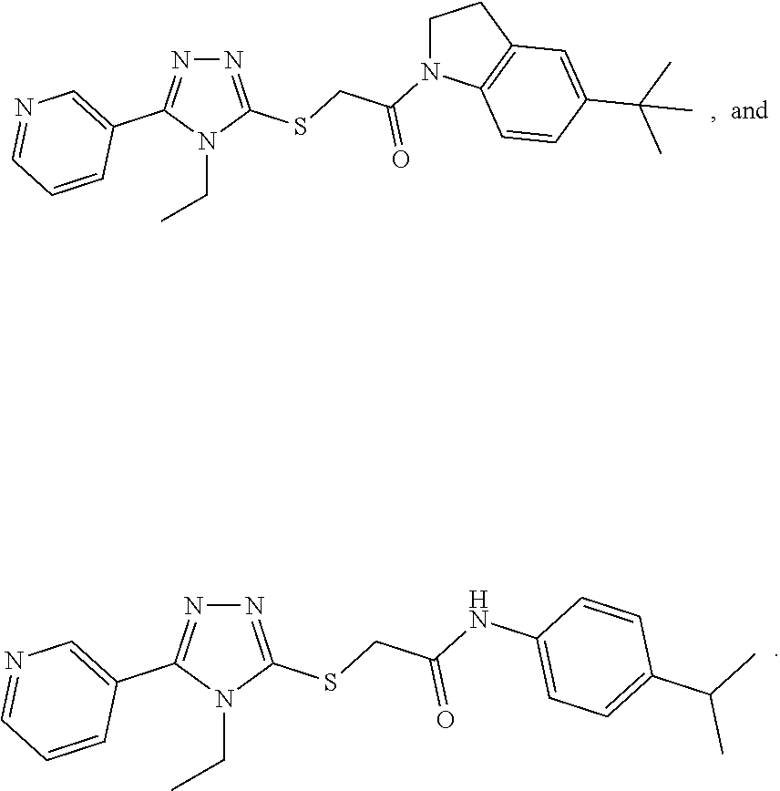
N1=C(SCC(=O)N2CCC3=C2C=CC(C(C)(C)C)=C3)N(CC)C(C2=CN=CC=C2)=N1.N1=C(SCC(=O)NC2=CC=C(C(C)C)C=C2)N(CC)C(C2=CN=CC=C2)=N1
